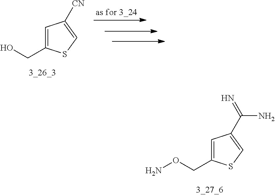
C1=C(CO)SC=C1[CN].C1=C(CON)SC=C1C(N)=N
